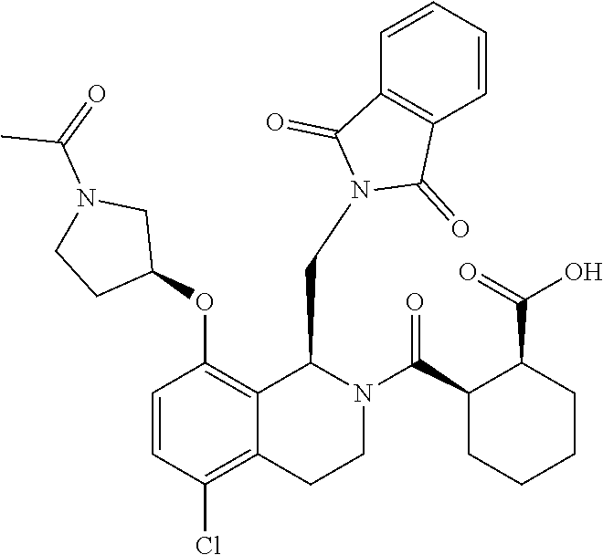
C1=CC(Cl)=C2C(=C1OC1CN(C(C)=O)CC1)C(CN1C(=O)C3=C(C=CC=C3)C1=O)N(C(C1CCCCC1C(O)=O)=O)CC2
